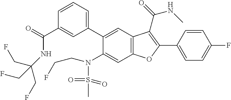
C1=CC(C2=C(C(=O)NC)C3=C(C=C(N(CCF)S(C)(=O)=O)C(C4=CC=CC(C(NC(CF)(CF)CF)=O)=C4)=C3)O2)=CC=C1F
